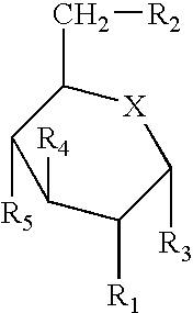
C(C1[X]C([R3])C([R1])C([R4])C1[R5])[R2]
